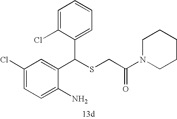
C1=C(N)C(C(SCC(=O)N2CCCCC2)C2=CC=CC=C2Cl)=CC(Cl)=C1
